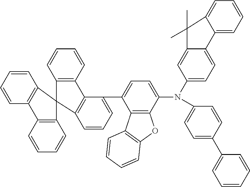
C1(C2=CC=C(N(C3=CC=C4C(=C3)C(C)(C)C3=CC=CC=C43)C3=CC=C(C4=CC=CC=C4)C=C3)C3=C2C2=C(O3)C=CC=C2)=CC=CC2=C1C1=C(C=CC=C1)C21C2=C(C=CC=C2)C2=C1C=CC=C2
